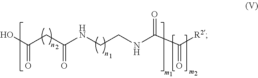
OC(=O)CC(=O)NCCNC(C(=O)[R2])=O
